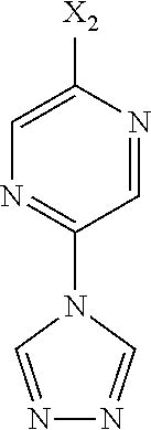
N1=C(N2C=NN=C2)C=NC([X2])=C1
